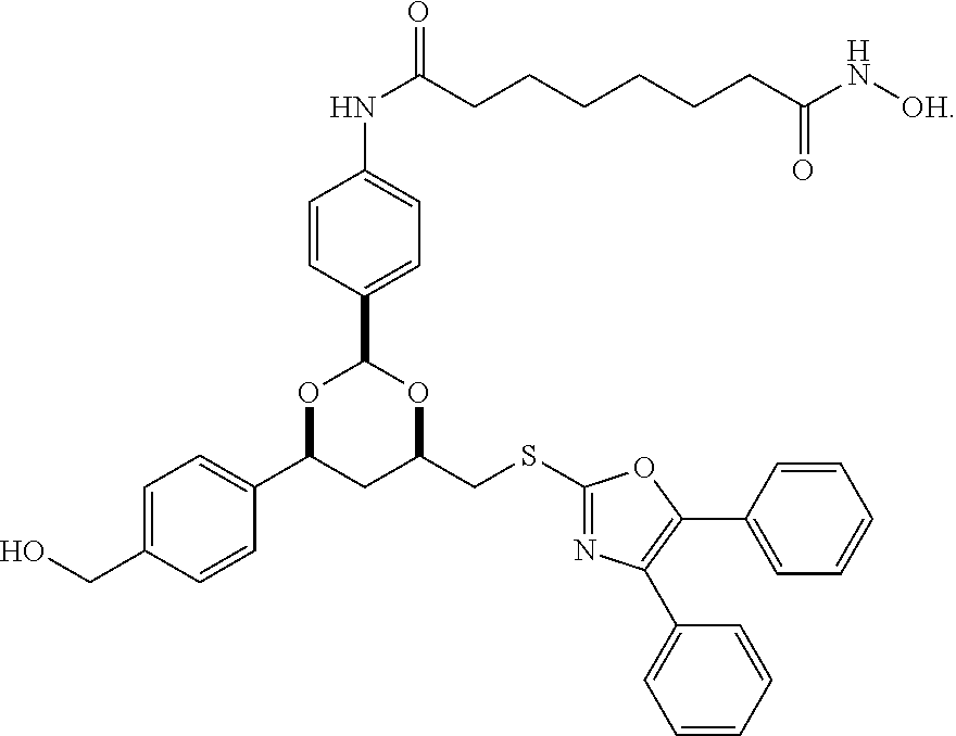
N(C(CCCCCCC(N[OH])=O)=O)C1=CC=C(C2OC(C3=CC=C(CO)C=C3)CC(CSC3=NC(C4=CC=CC=C4)=C(C4=CC=CC=C4)O3)O2)C=C1
